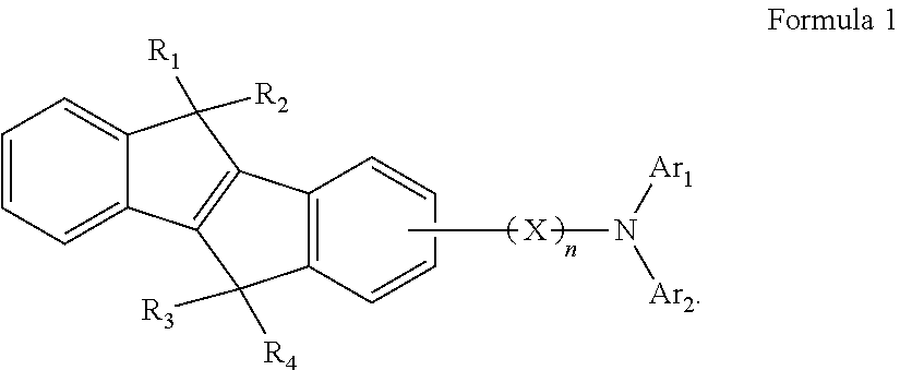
C1=CC=C2C(=C1)C([R1])([R2])C1=C2C([R3])([R4])C2=C1C=CC=C2.C[X]N([Ar1])[Ar2]
